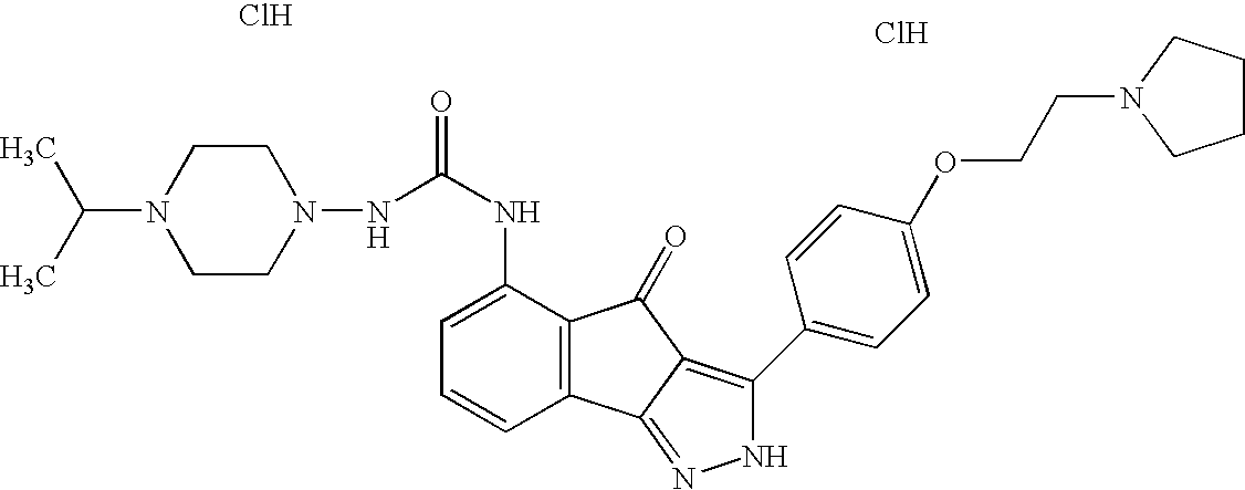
Cl.Cl.N(C(NC1=CC=CC2=C1C(=O)C1=C(C3=CC=C(OCCN4CCCC4)C=C3)NN=C21)=O)N1CCN(C(C)C)CC1
